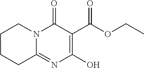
C1CCC2=NC(O)=C(C(OCC)=O)C(=O)N2C1
